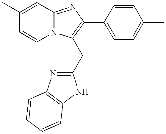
C1=CN2C(=NC(C3=CC=C(C)C=C3)=C2CC2=NC3=C(N2)C=CC=C3)C=C1C
